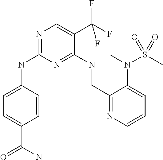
N1=C(NC2=CC=C(C(N)=O)C=C2)N=C(NCC2=NC=CC=C2N(S(C)(=O)=O)C)C(C(F)(F)F)=C1
